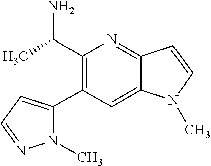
C1(C(N)C)=C(C2=CC=NN2C)C=C2C(=N1)C=CN2C
